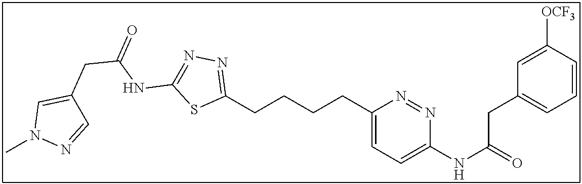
C1(CCCCC2=CC=C(NC(=O)CC3=CC=CC([OCF3])=C3)N=N2)=NN=C(NC(CC2=CN(C)N=C2)=O)S1
